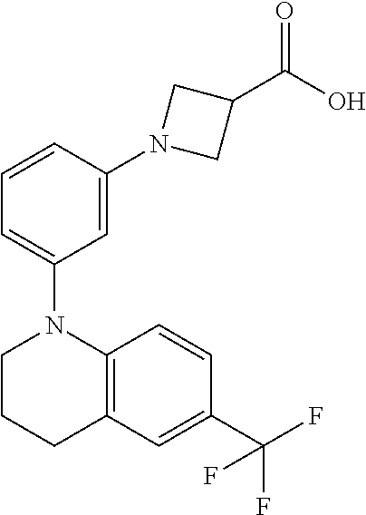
C1CN(C2=CC=CC(N3CC(C(O)=O)C3)=C2)C2=C(C1)C=C(C(F)(F)F)C=C2
